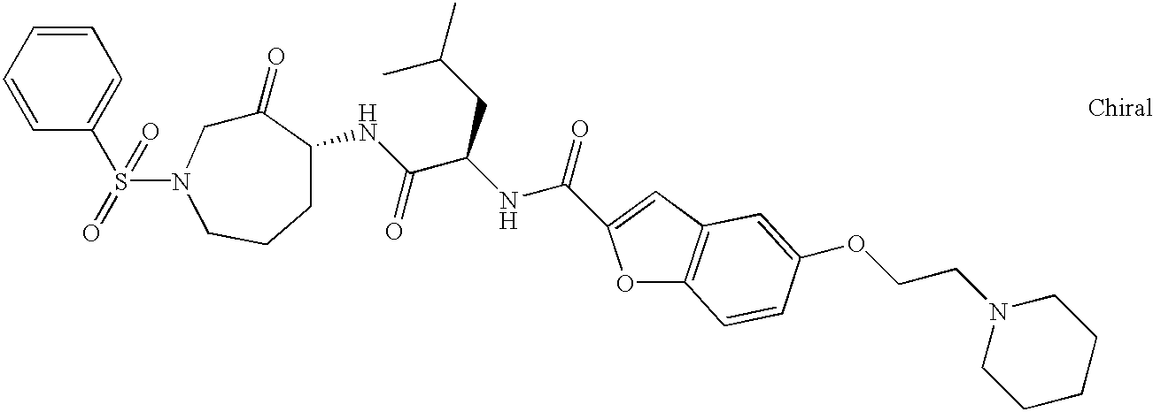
C1=CC(S(=O)(=O)N2CC(=O)C(NC(C(NC(=O)C3=CC4=C(O3)C=CC(OCCN3CCCCC3)=C4)CC(C)C)=O)CCC2)=CC=C1
